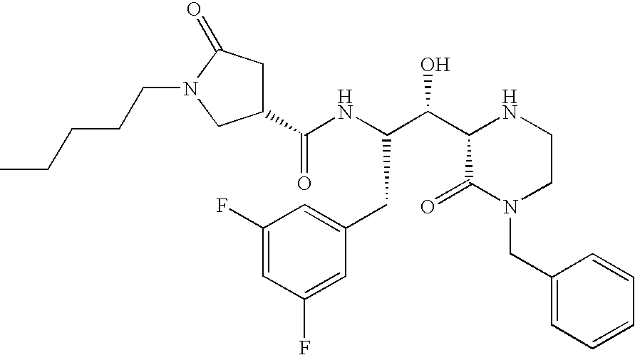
C1(C(NC(C(C2C(=O)N(CC3=CC=CC=C3)CCN2)O)CC2=CC(F)=CC(F)=C2)=O)CC(=O)N(CCCCC)C1
